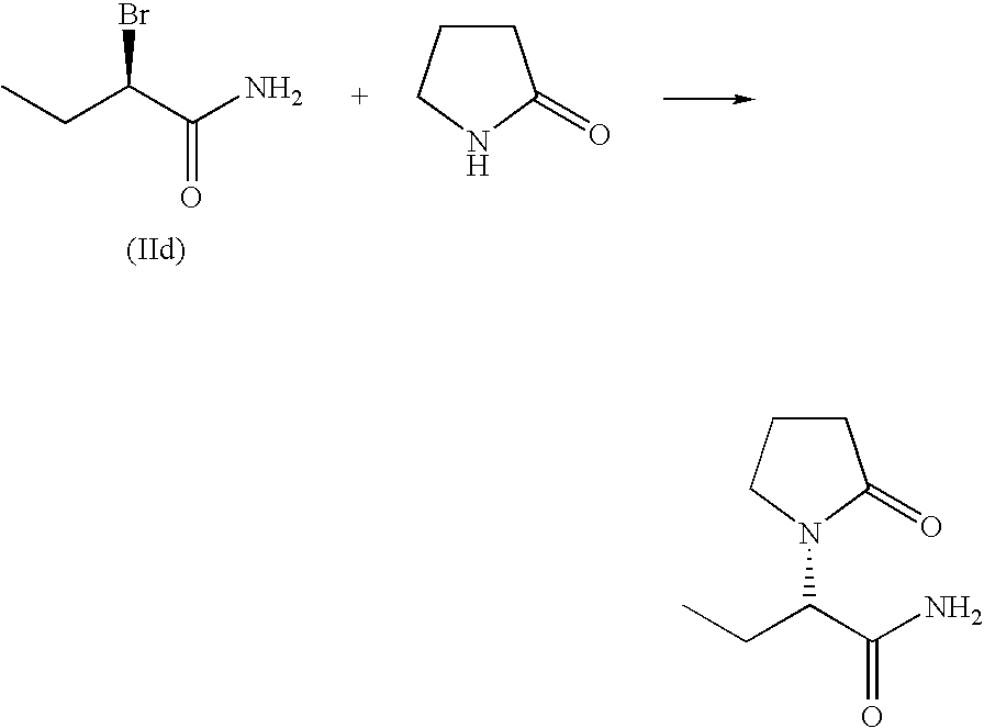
C1CCN(C(C(N)=O)CC)C1=O.C(C(N)=O)(CC)Br.C1CCNC1=O
